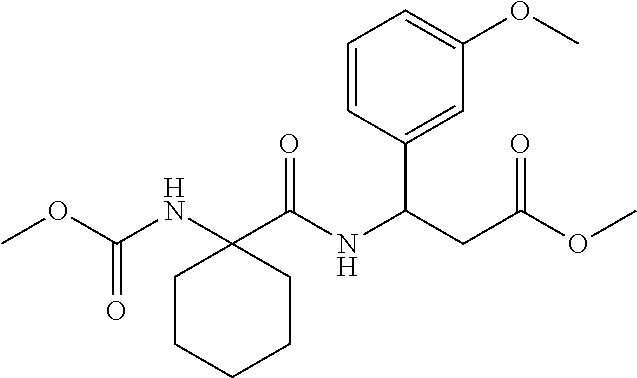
COC(NC1(C(NC(CC(OC)=O)C2=CC(OC)=CC=C2)=O)CCCCC1)=O
